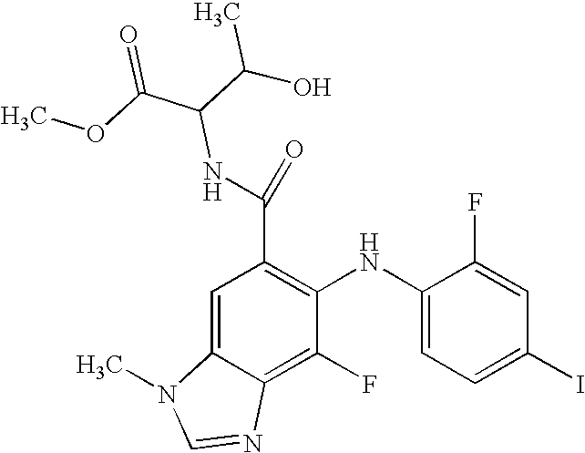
C(C1=C(NC2=CC=C(I)C=C2F)C(F)=C2C(=C1)N(C)C=N2)(=O)NC(C(OC)=O)C(C)O
